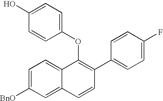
O(C1=C(C2=CC=C(F)C=C2)C=CC2=CC([BnO])=CC=C12)C1=CC=C(O)C=C1
